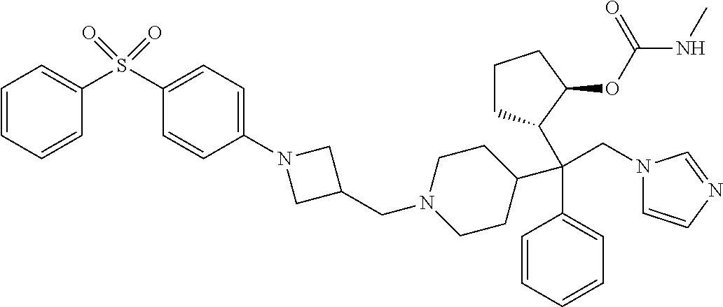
C1=CC=CC=C1C(C1CCCC1OC(NC)=O)(C1CCN(CC2CN(C3=CC=C(S(C4=CC=CC=C4)(=O)=O)C=C3)C2)CC1)CN1C=CN=C1
